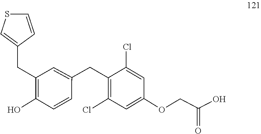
C(C(=O)O)OC1=CC(Cl)=C(CC2=CC(CC3=CSC=C3)=C(O)C=C2)C(Cl)=C1
